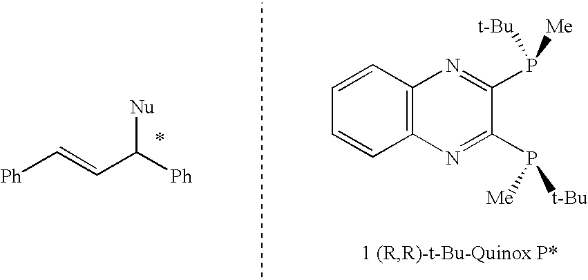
C1=CC2=C(C=C1)N=C(P([Me])[t-Bu])C(P([t-Bu])[Me])=N2.[Ph]C=CC([Ph])[Nu]
